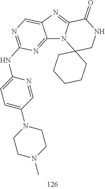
C12=NC(NC3=CC=C(N4CCN(C)CC4)C=N3)=NC=C1N=C1N2C2(CNC1=O)CCCCC2
